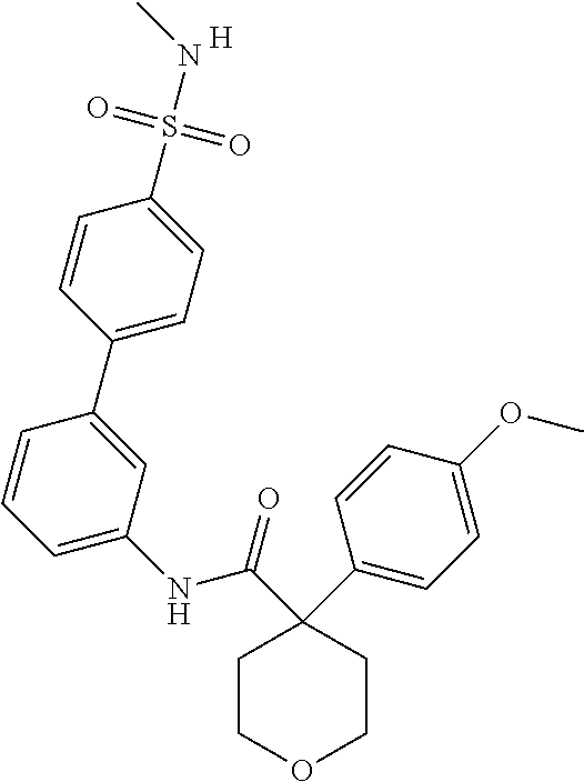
C1COCCC1(C1=CC=C(OC)C=C1)C(=O)NC1=CC=CC(C2=CC=C(S(=O)(=O)NC)C=C2)=C1.[H]
